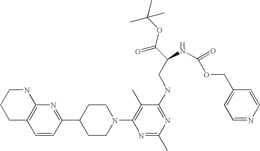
C1=CC(C2CCN(C3=C(C)C(NCC(C(=O)OC(C)(C)C)NC(=O)OCC4=CC=NC=C4)=NC(C)=N3)CC2)=NC2=C1CCCN2
